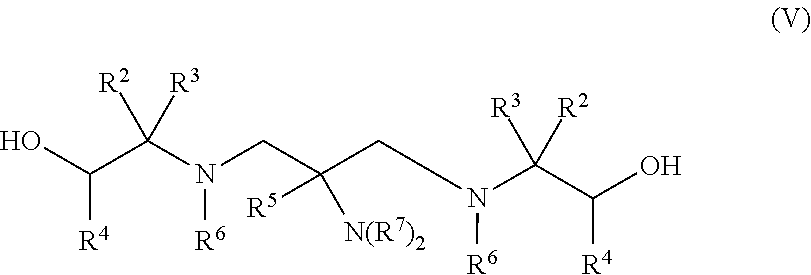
C([R4])(O)C(N(CC(CN(C(C(O)[R4])([R3])[R2])[R6])([R5])[N(R7)2])[R6])([R2])[R3]
